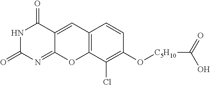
N1C(=O)N=C2C(=CC3=C(O2)C(Cl)=C(O[C5H10]C(O)=O)C=C3)C1=O
